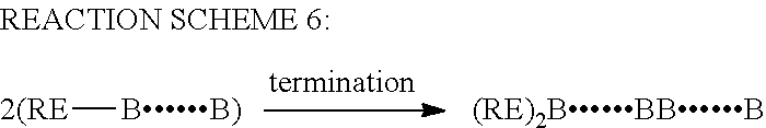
[2(RE][BB)].[(RE)2BBBB]
